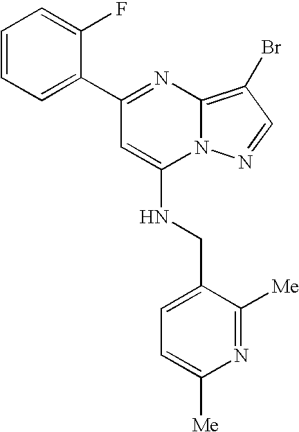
C1(C2=NC3=C(Br)C=NN3C(NCC3=CC=C([Me])N=C3[Me])=C2)=CC=CC=C1F
